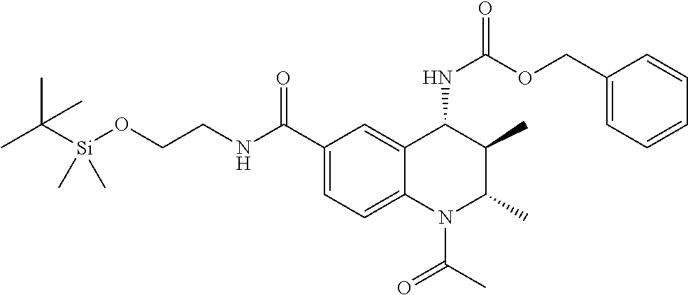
CC([Si](OCCNC(C1=CC=C2C(=C1)C(NC(OCC1=CC=CC=C1)=O)C(C)C(C)N2C(=O)C)=O)(C)C)(C)C
